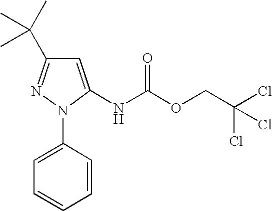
N1(C2=CC=CC=C2)C(NC(OCC(Cl)(Cl)Cl)=O)=CC(C(C)(C)C)=N1
